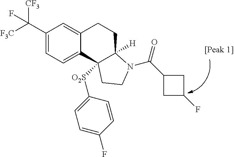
C(C1=CC=C2C(=C1)CCC1([H])C2([O2S]C2=CC=C(F)C=C2)CCN1C(=O)C1CC(F)C1)([F3C])([CF3])F
